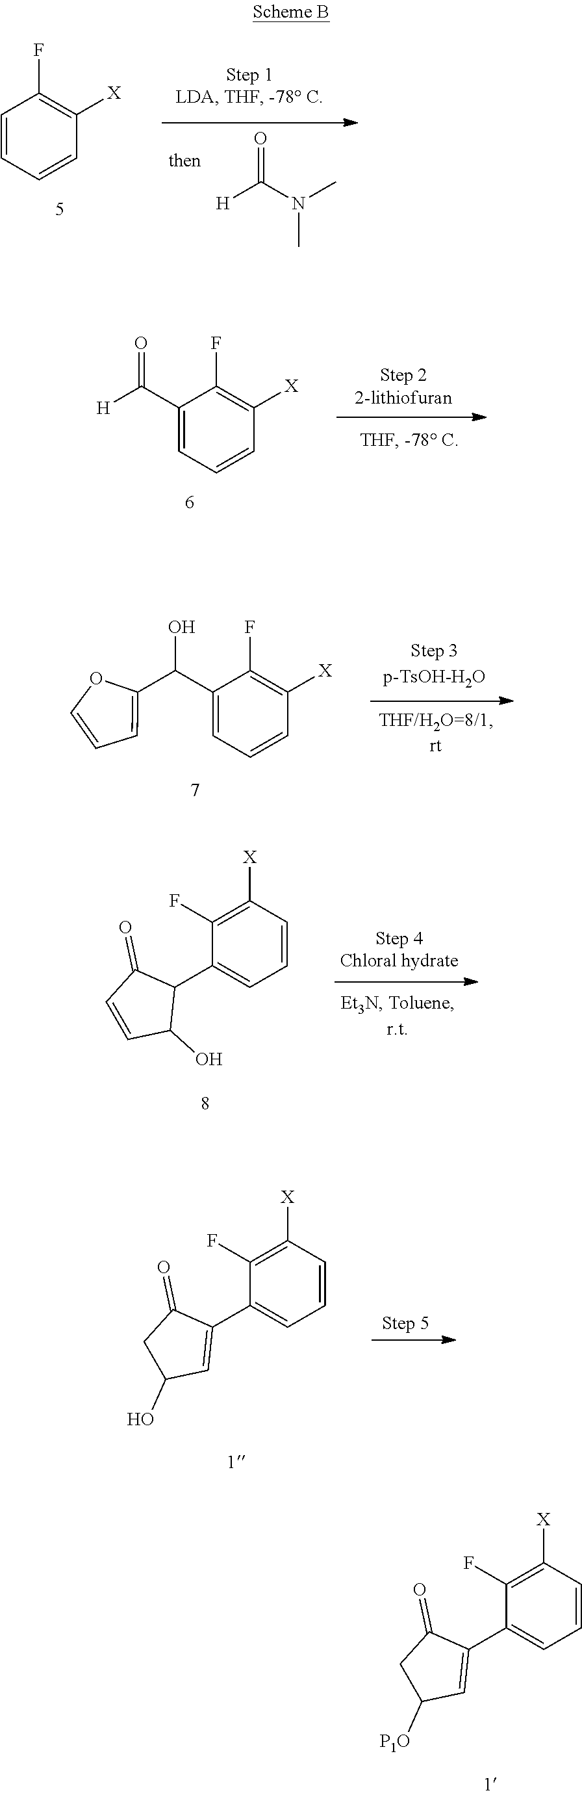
O=C(N(C)C)[H].C1=CC=CC([X])=C1F.C1(C([H])=O)=CC=CC([X])=C1F.C1(C(C2=CC=CO2)O)=CC=CC([X])=C1F.C1(C2C(=O)C=CC2O)=CC=CC([X])=C1F.C1(C2=CC(O)CC2=O)=CC=CC([X])=C1F.C1(C2=CC([P1O])CC2=O)=CC=CC([X])=C1F
